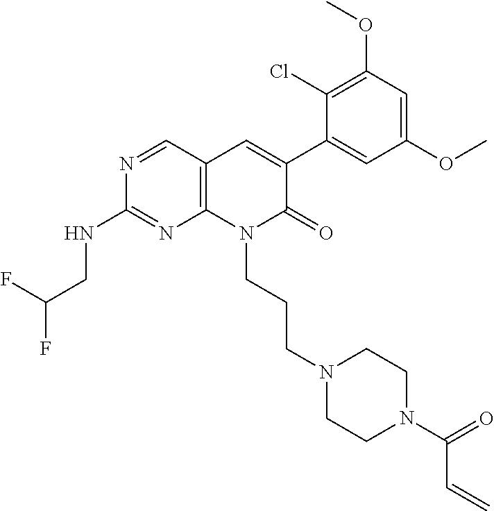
C1(NCC(F)F)=NC2=C(C=C(C3=CC(OC)=CC(OC)=C3Cl)C(=O)N2CCCN2CCN(C(C=C)=O)CC2)C=N1
